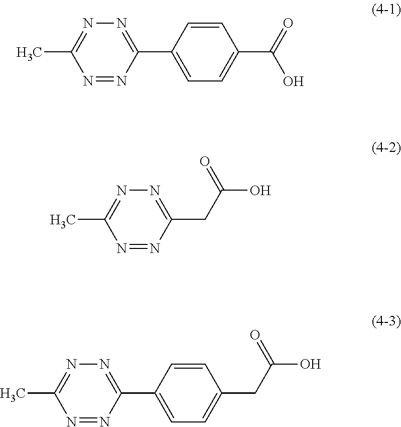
N1=NC(C2=CC=C(C(=O)O)C=C2)=NN=C1C.N1=NC(CC(O)=O)=NN=C1C.N1=NC(C2=CC=C(CC(O)=O)C=C2)=NN=C1C
